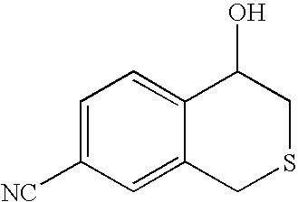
C1=C([NC])C=C2C(=C1)C(O)CSC2
